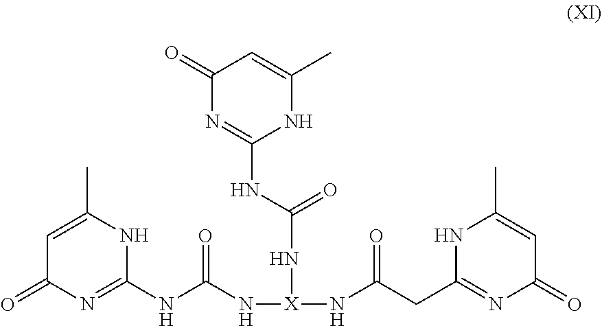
C1(=O)C=C(C)NC(NC(N[X](NC(CC2=NC(=O)C=C(C)N2)=O)NC(=O)NC2=NC(=O)C=C(C)N2)=O)=N1
